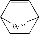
C1CC2C=CC1[W]2
